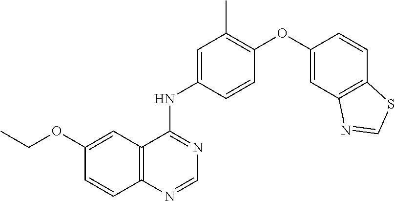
C1=CC(NC2=NC=NC3=C2C=C(OCC)C=C3)=CC(C)=C1OC1=CC2=C(C=C1)SC=N2
